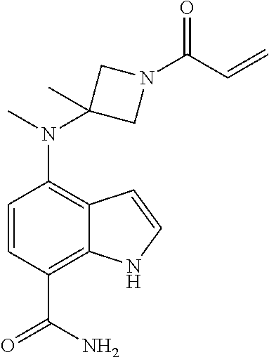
C1(N(C2(C)CN(C(C=C)=O)C2)C)=C2C(=C(C(N)=O)C=C1)NC=C2
